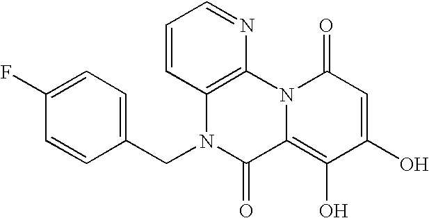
C12=C(N3C(=C(O)C(O)=CC3=O)C(=O)N1CC1=CC=C(F)C=C1)N=CC=C2
